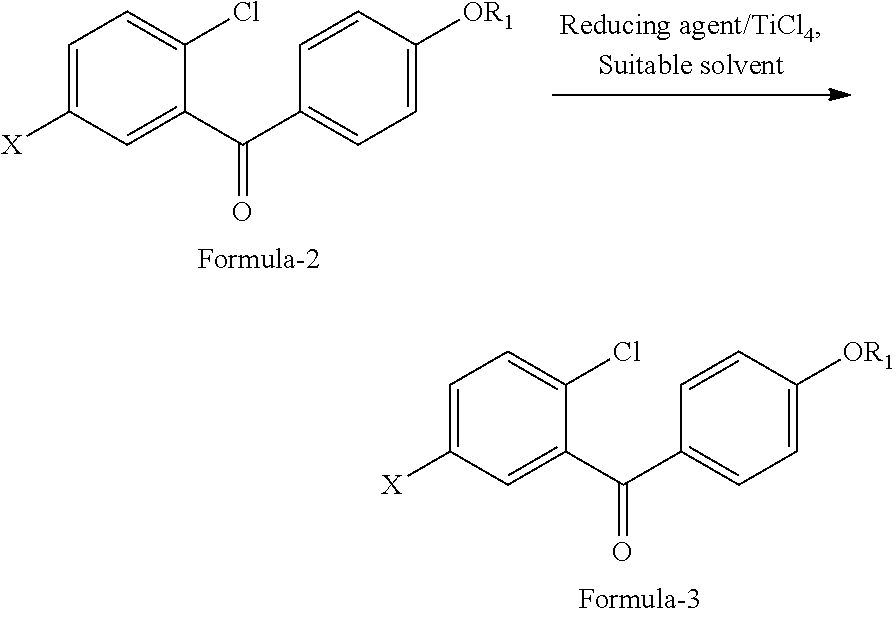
C1=C([X])C=C(C(C2=CC=C([OR1])C=C2)=O)C(Cl)=C1.C1=C([X])C=C(C(C2=CC=C([OR1])C=C2)=O)C(Cl)=C1
